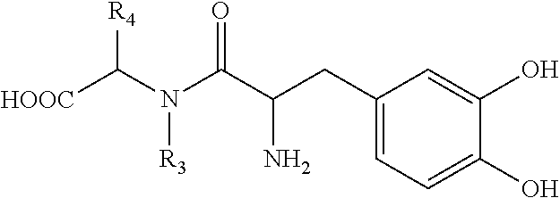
[HOOC]C(N(C(C(CC1=CC=C(O)C(O)=C1)N)=O)[R3])[R4]
